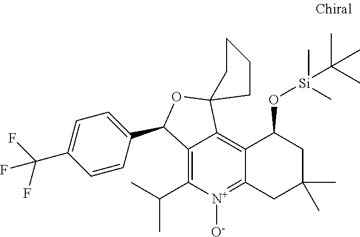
C12=C(C(C)C)[N+]([O-])=C3C(=C1C1(OC2C2=CC=C(C(F)(F)F)C=C2)CCCC1)C(O[Si](C)(C(C)(C)C)C)CC(C)(C)C3
